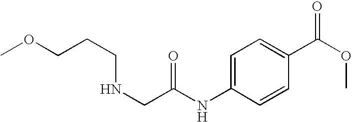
N(CC(NC1=CC=C(C(OC)=O)C=C1)=O)CCCOC
